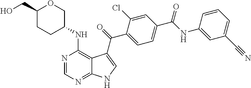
C1(C(NC2=CC(C#N)=CC=C2)=O)=CC=C(C(=O)C2=CNC3=NC=NC(NC4COC(CO)CC4)=C32)C(Cl)=C1
